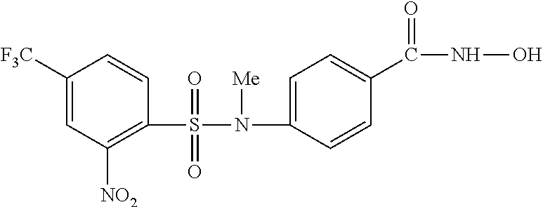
C1(S(N(C2=CC=C(C(NO)=O)C=C2)[Me])(=O)=O)=C([NO2])C=C([F3C])C=C1
